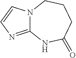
C12=NC=CN1CCCC(=O)N2
